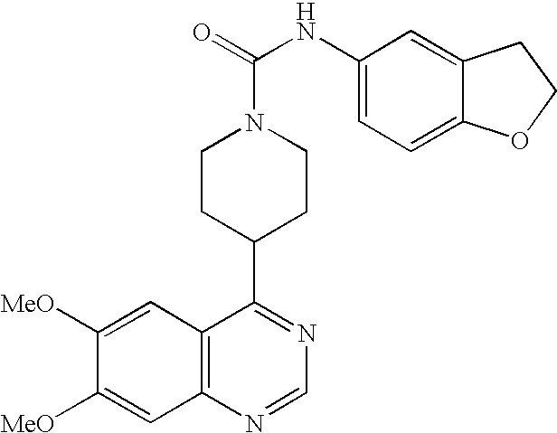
C12=C(N=CN=C1C1CCN(C(=O)NC3=CC=C4C(=C3)CCO4)CC1)C=C([MeO])C([MeO])=C2
